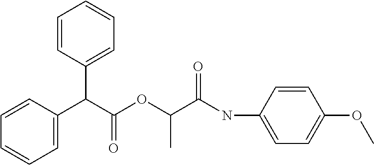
C(C(OC(C(NC1=CC=C(OC)C=C1)=O)C)=O)(C1=CC=CC=C1)C1=CC=CC=C1
